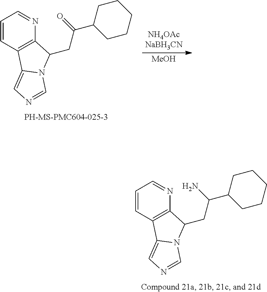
C1=CC2=C(N=C1)C(CC(C1CCCCC1)N)N1C2=CN=C1.[MeOH].C1=CC2=C(N=C1)C(CC(C1CCCCC1)=O)N1C2=CN=C1
